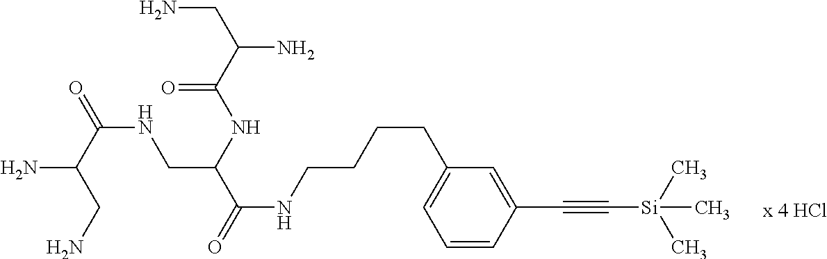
C1=CC(C#C[Si](C)(C)C)=CC(CCCCNC(=O)C(CNC(=O)C(CN)N)NC(C(CN)N)=O)=C1
